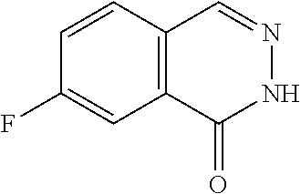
C12=C(C=CC(F)=C1)C=NNC2=O
